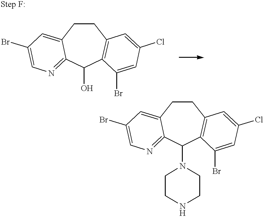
C1CC2=CC(Br)=CN=C2C(O)C2=C1C=C(Cl)C=C2Br.C1CC2=CC(Br)=CN=C2C(N2CCNCC2)C2=C1C=C(Cl)C=C2Br
